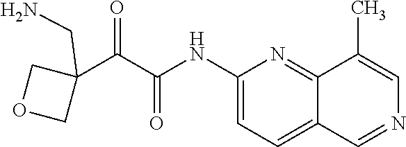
C1(NC(=O)C(C2(CN)COC2)=O)=CC=C2C(=N1)C(C)=CN=C2
